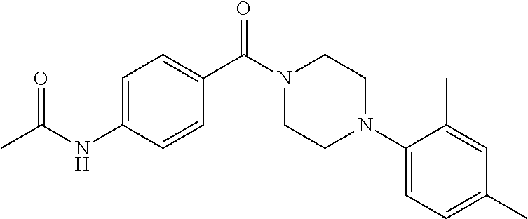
C1=C(NC(C)=O)C=CC(C(N2CCN(C3=CC=C(C)C=C3C)CC2)=O)=C1
